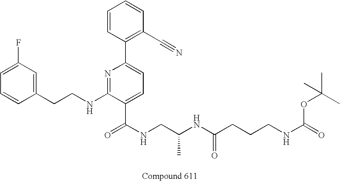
C1=CC(CCNC2=NC(C3=C(C#N)C=CC=C3)=CC=C2C(NCC(NC(CCCNC(=O)OC(C)(C)C)=O)C)=O)=CC(F)=C1
